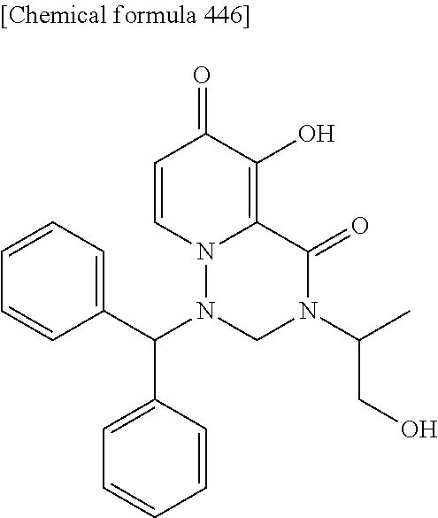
C1=CN2C(=C(O)C1=O)C(=O)N(C(C)CO)CN2C(C1=CC=CC=C1)C1=CC=CC=C1
